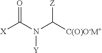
[X]C(N(C([C(O)O-M+])[Z])[Y])=O
